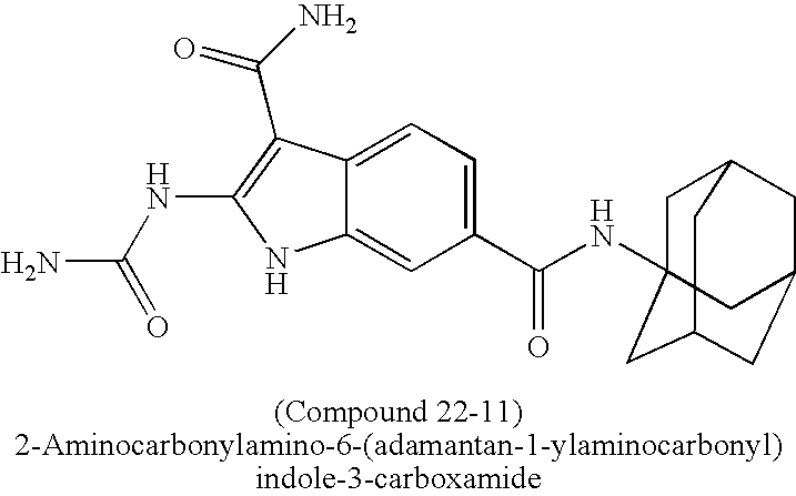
C12=CC=C(C(NC34CC5CC(CC(C3)C5)C4)=O)C=C1NC(NC(N)=O)=C2C(=O)N
